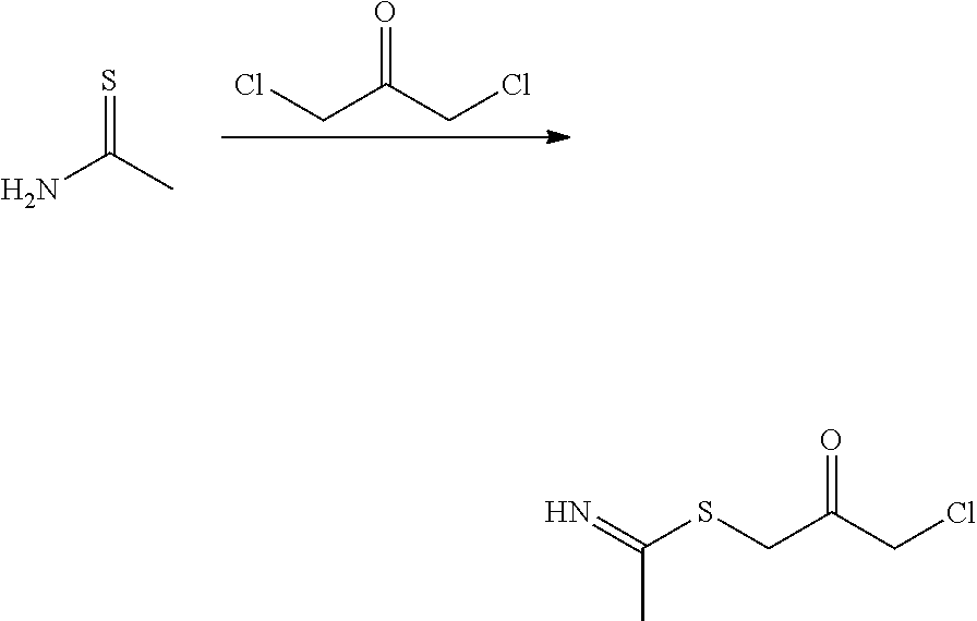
C(C(CCl)=O)Cl.S=C(C)N.C(C(CCl)=O)SC(=N)C
